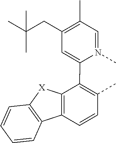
C1=N(C)C(C2=C(C)C=CC3=C2[X]C2=C3C=CC=C2)=CC(CC(C)(C)C)=C1C
